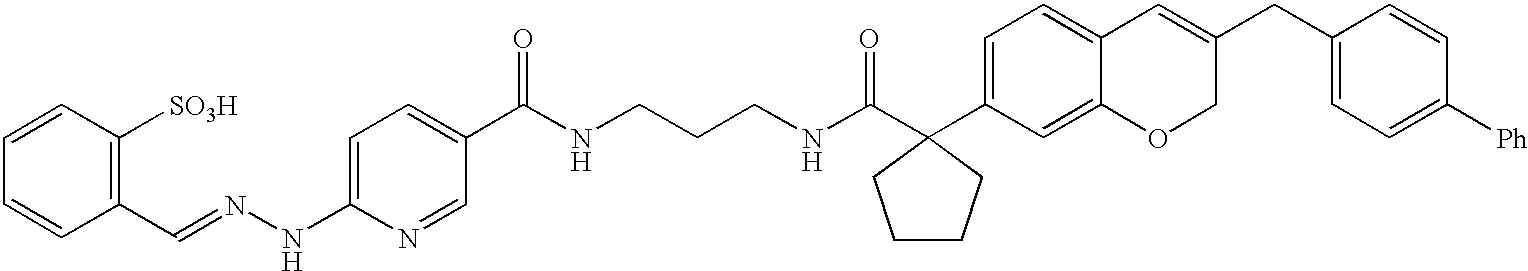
C1(C=NNC2=CC=C(C(NCCCNC(=O)C3(C4=CC=C5C(=C4)OCC(CC4=CC=C([Ph])C=C4)=C5)CCCC3)=O)C=N2)=C([SO3H])C=CC=C1
